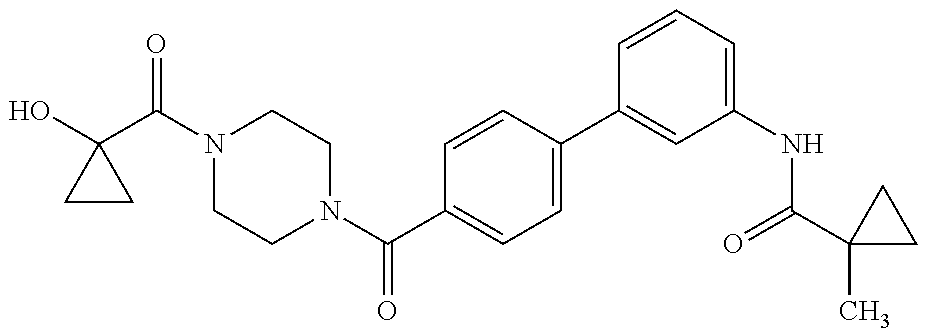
C1CC1(O)C(N1CCN(C(C2=CC=C(C3=CC(NC(C4(C)CC4)=O)=CC=C3)C=C2)=O)CC1)=O
